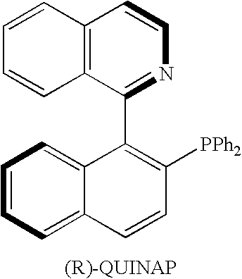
C12=C(C(C3=C([PPh2])C=CC4=CC=CC=C34)=NC=C1)C=CC=C2
